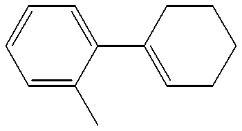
C1(C2=CC=CC=C2C)=CCCCC1
